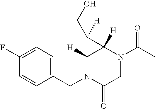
C1(CN2C(=O)CN(C(C)=O)C3([H])C2([H])C3(CO)[H])=CC=C(F)C=C1
